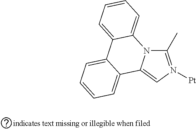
C1(C)=N([Pt])C=C2N1C1=CC=CC=C1C1=CC=CC=C21
